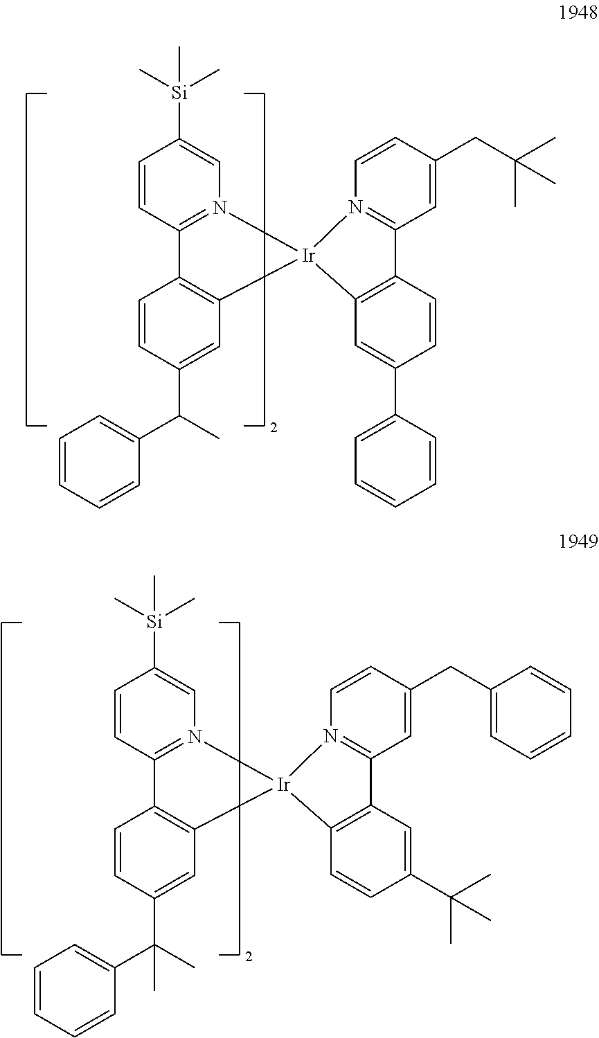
C1=CC2=N(C=C1[Si](C)(C)C)[Ir]1(C3=C2C=CC(C(C2=CC=CC=C2)(C)C)=C3)N2=C(C=C(CC3=CC=CC=C3)C=C2)C2=C1C=CC(C(C)(C)C)=C2.C1=CC2=N(C=C1[Si](C)(C)C)[Ir]1(C3=C2C=CC(C(C2=CC=CC=C2)C)=C3)N2=C(C=C(CC(C)(C)C)C=C2)C2=C1C=C(C1=CC=CC=C1)C=C2
